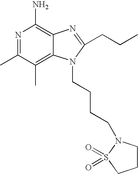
N1=C(C)C(C)=C2C(=C1N)N=C(CCC)N2CCCCN1CCCS1(=O)=O
